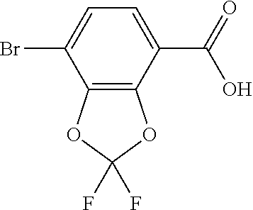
C12=C(C(C(=O)O)=CC=C1Br)OC(F)(F)O2
